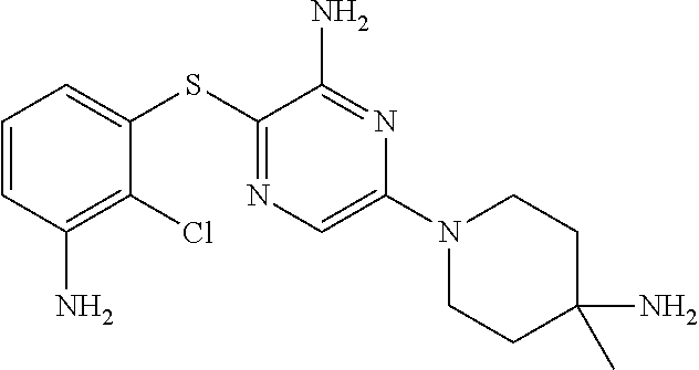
C1=CC(N)=C(Cl)C(SC2=NC=C(N3CCC(N)(C)CC3)N=C2N)=C1
